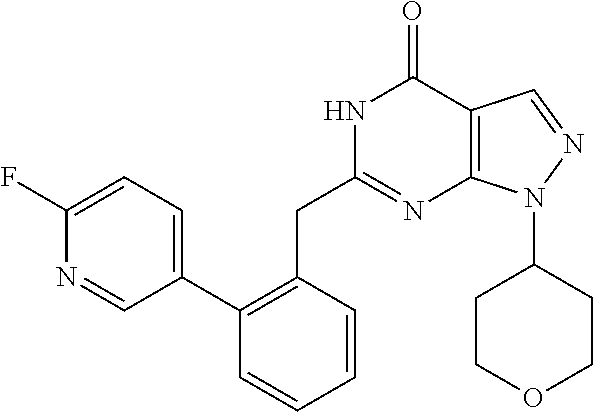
N1C(CC2=C(C3=CC=C(F)N=C3)C=CC=C2)=NC2=C(C1=O)C=NN2C1CCOCC1
